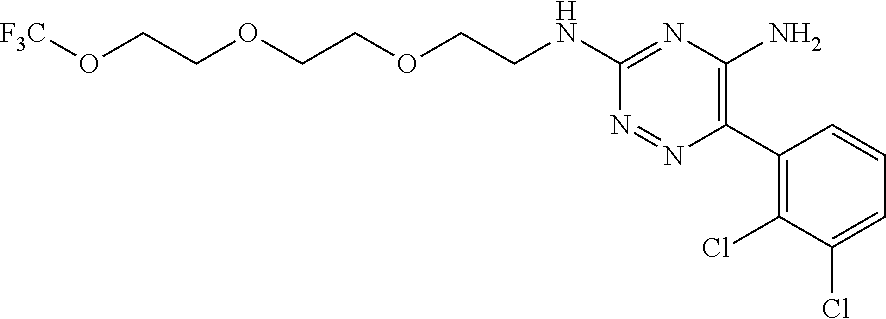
C1(NCCOCCOCCO[F3C])=NC(N)=C(C2=C(Cl)C(Cl)=CC=C2)N=N1
